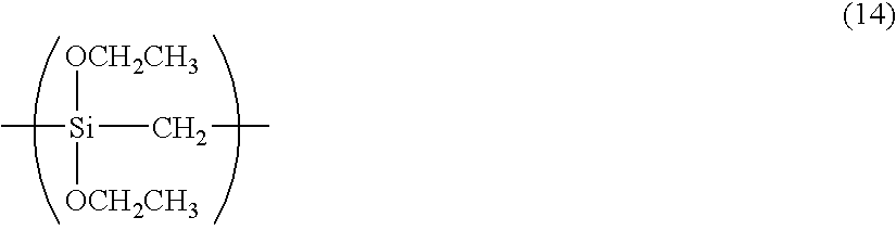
[OCH2CH3][Si]([OCH2CH3])(CC)C
